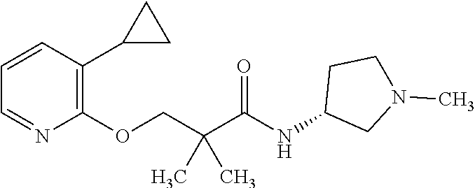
C1=CC(C2CC2)=C(OCC(C(NC2CN(C)CC2)=O)(C)C)N=C1
